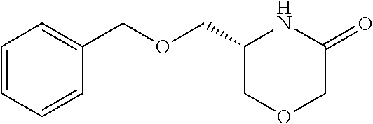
C1=CC=CC(COCC2COCC(=O)N2)=C1
